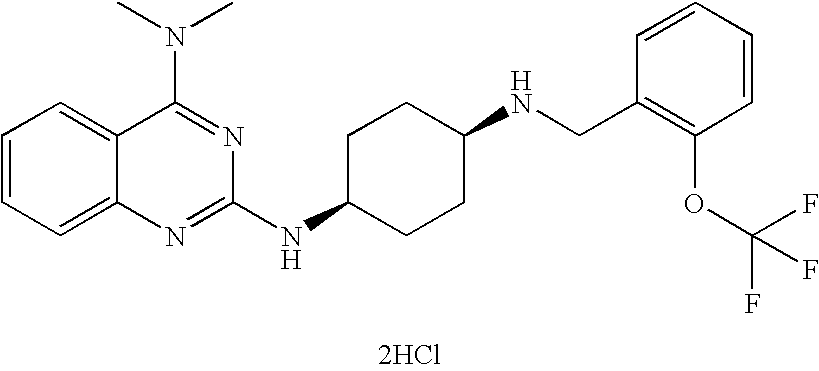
C1=CC=C2C(=C1)C(N(C)C)=NC(NC1CCC(NCC3=C(OC(F)(F)F)C=CC=C3)CC1)=N2.[2HCl]
